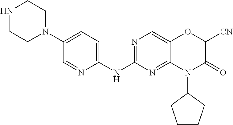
C1(NC2=NC=C3C(=N2)N(C2CCCC2)C(=O)C([CN])O3)=CC=C(N2CCNCC2)C=N1
